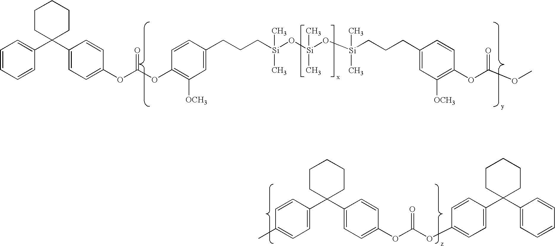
C1=CC=CC(C2(C3=CC=C(OC(OC4=C([OCH3])C=C(CCC[Si](C)(C)O[Si](C)(C)O[Si](C)(C)CCCC5=CC([OCH3])=C(OC(OC)=O)C=C5)C=C4)=O)C=C3)CCCCC2)=C1.C1(C)=CC=C(C2(C3=CC=C(OC(OC4=CC=C(C5(C6=CC=CC=C6)CCCCC5)C=C4)=O)C=C3)CCCCC2)C=C1
